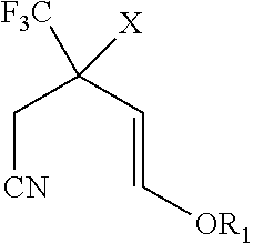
C([CN])C(C=C[OR1])([F3C])[X]
